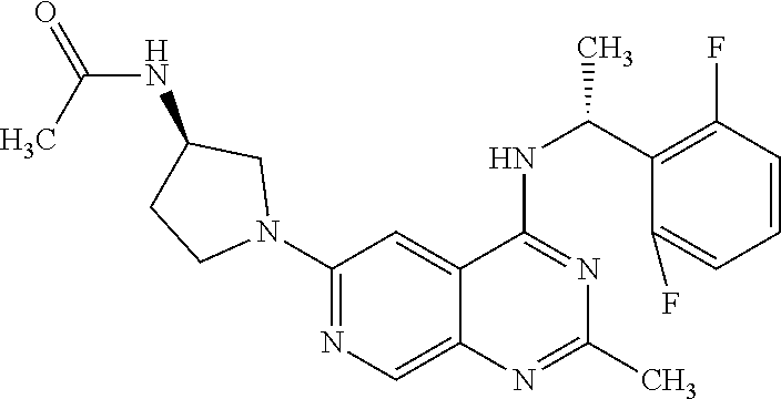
C1(N2CC(NC(=O)C)CC2)=NC=C2C(=C1)C(NC(C1=C(F)C=CC=C1F)C)=NC(C)=N2
